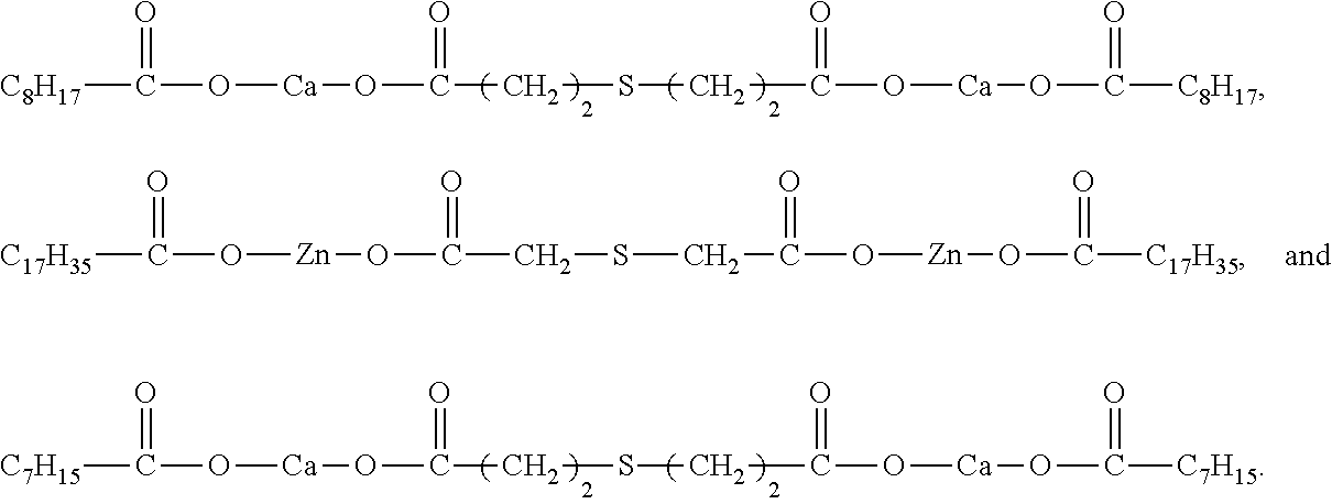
[C8H17]C(O[Ca]OC(CSCC(O[Ca]OC([C8H17])=O)=O)=O)=O.[C17H35]C(O[Zn]OC(CSCC(O[Zn]OC([C17H35])=O)=O)=O)=O.[C7H15]C(O[Ca]OC(CSCC(O[Ca]OC([C7H15])=O)=O)=O)=O
